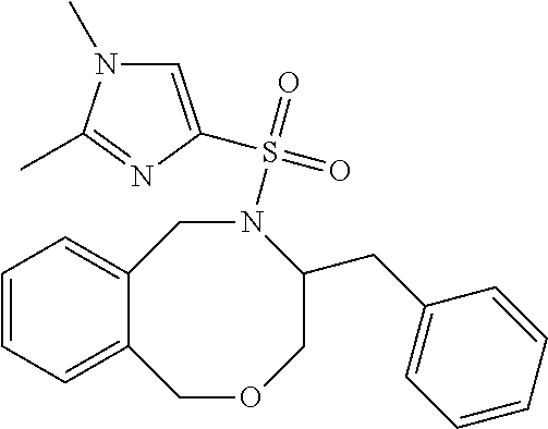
C12=CC=CC=C1COCC(CC1=CC=CC=C1)N(S(=O)(=O)C1=CN(C)C(C)=N1)C2
